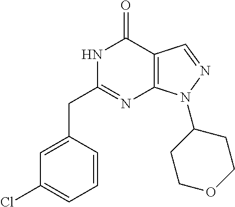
N1C(CC2=CC(Cl)=CC=C2)=NC2=C(C1=O)C=NN2C1CCOCC1
